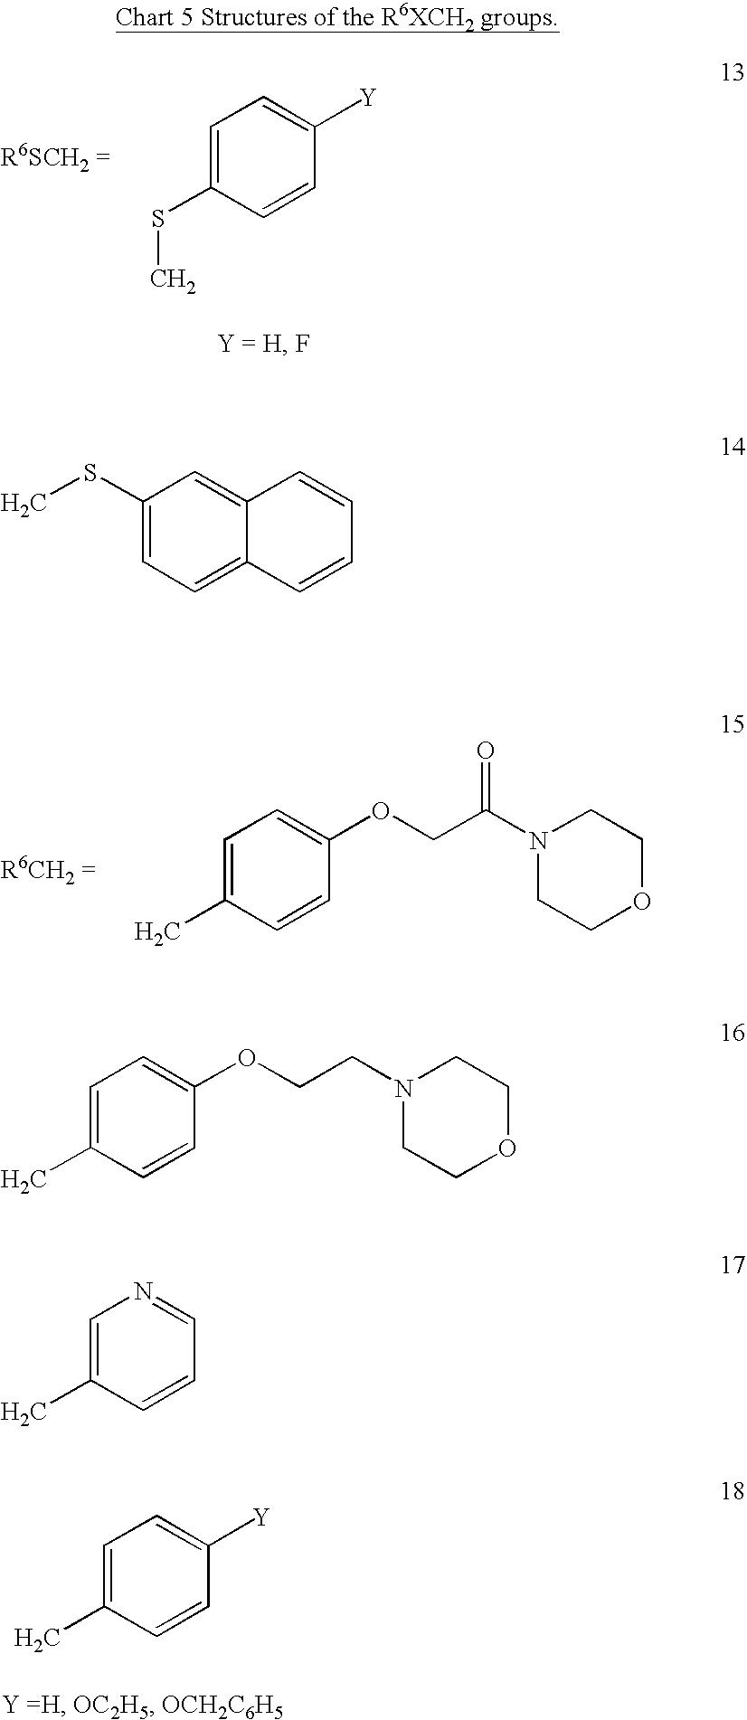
C1=C(SC)C=CC([Y])=C1.C1=C(C)C=CC(OCC(N2CCOCC2)=O)=C1.C1=C(C)C=CC([Y])=C1.C1(SC)=CC=C2C(=C1)C=CC=C2.C1=C(C)C=CC(OCCN2CCOCC2)=C1.C1=C(C)C=CC=N1
